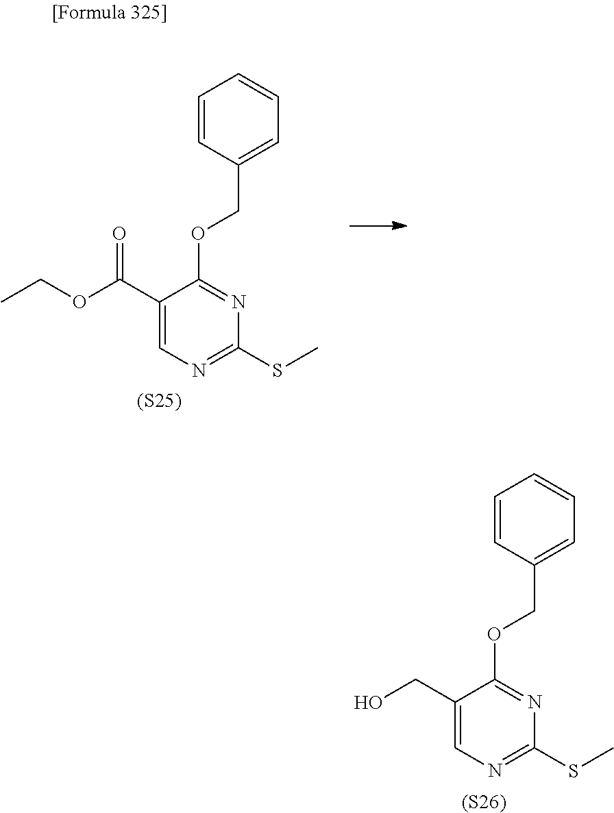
C(C1=CN=C(SC)N=C1OCC1=CC=CC=C1)O.[(S26)].O(C(C1=CN=C(SC)N=C1OCC1=CC=CC=C1)=O)CC.[(S25)]
